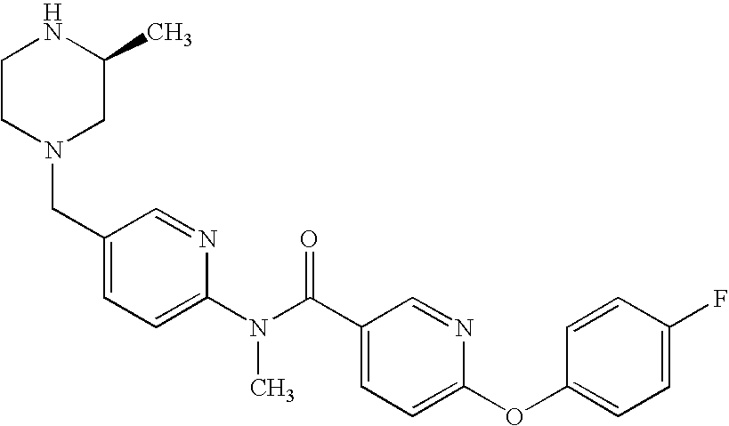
C1CN(CC2=CC=C(N(C(C3=CC=C(OC4=CC=C(F)C=C4)N=C3)=O)C)N=C2)CC(C)N1
